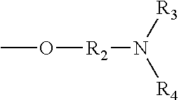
CO[R2]N([R3])[R4]
